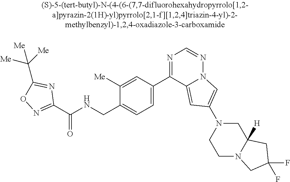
C1(C(NCC2=CC=C(C3=NC=NN4C3=CC(N3CCN5C([H])(C3)CC(F)(F)C5)=C4)C=C2[Me])=O)=NOC(C([Me])([Me])[Me])=N1
